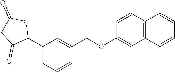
C1(C2OC(=O)CC2=O)=CC=CC(COC2=CC3=C(C=C2)C=CC=C3)=C1
